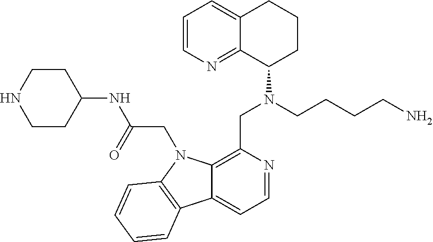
C1=CN=C2C(=C1)CCCC2N(CC1=C2C(=CC=N1)C1=C(N2CC(NC2CCNCC2)=O)C=CC=C1)CCCCN
